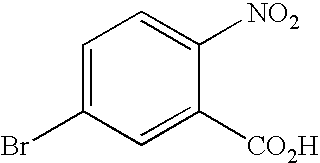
C1=C(Br)C=C([CO2H])C([NO2])=C1
